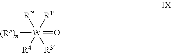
[(R5)n][W](=O)([R1])([R2])([R3])[R4]
